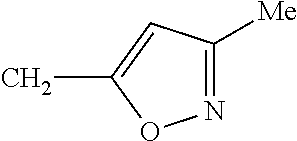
N1=C([Me])C=C(C)O1
